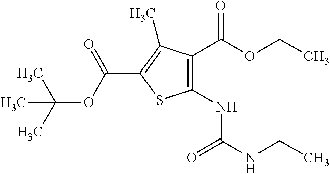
C1(NC(=O)NCC)=C(C(OCC)=O)C(C)=C(C(OC(C)(C)C)=O)S1
